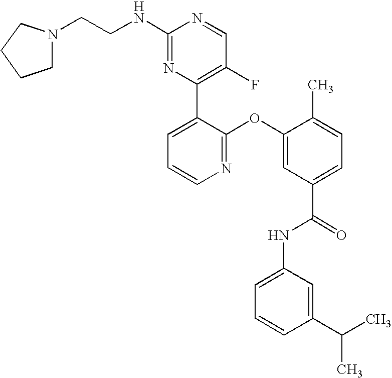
C1(C2=C(F)C=NC(NCCN3CCCC3)=N2)=CC=CN=C1OC1=CC(C(=O)NC2=CC=CC(C(C)C)=C2)=CC=C1C
